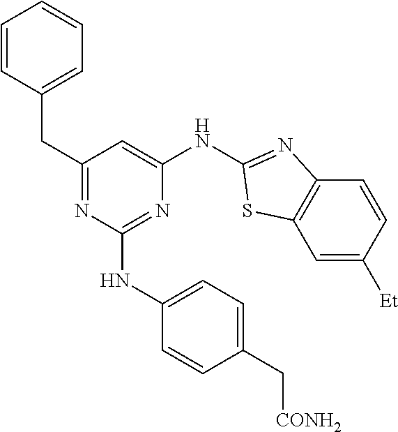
C1=C([Et])C=CC2=C1SC(NC1=CC(CC3=CC=CC=C3)=NC(NC3=CC=C(C[CONH2])C=C3)=N1)=N2
